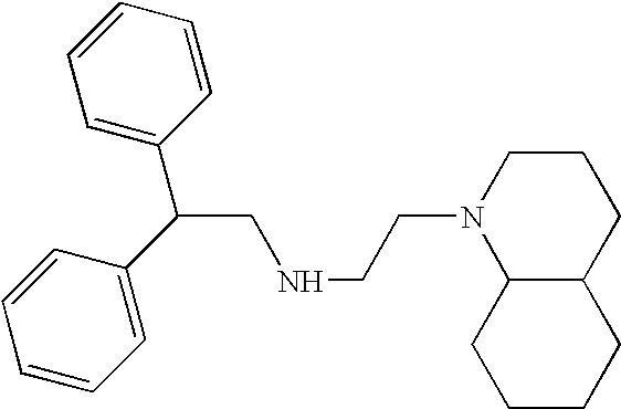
C(CNCCN1C2C(CCC1)CCCC2)(C1=CC=CC=C1)C1=CC=CC=C1
